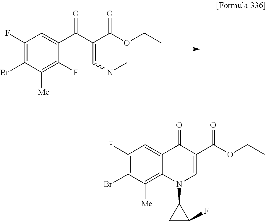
C1(F)=C(Br)C([Me])=C(F)C(C(C(C(OCC)=O)=CN(C)C)=O)=C1.C1(F)=C(Br)C([Me])=C2C(=C1)C(=O)C(C(OCC)=O)=CN2C1CC1F
